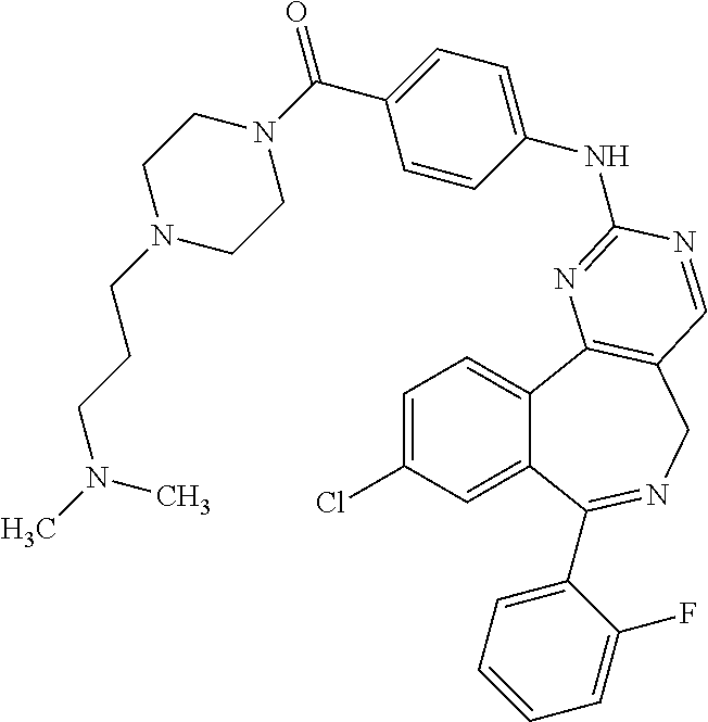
C1=C(Cl)C=C2C(=C1)C1=C(CN=C2C2=CC=CC=C2F)C=NC(NC2=CC=C(C(N3CCN(CCCN(C)C)CC3)=O)C=C2)=N1
